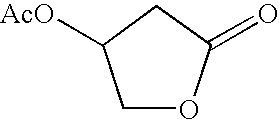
C1OC(=O)CC1[AcO]
